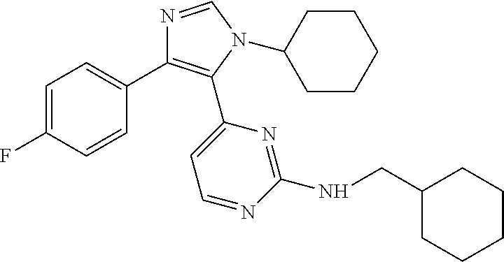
C1=C(F)C=CC(C2=C(C3=CC=NC(NCC4CCCCC4)=N3)N(C3CCCCC3)C=N2)=C1
